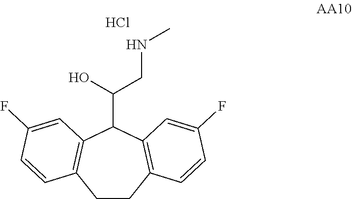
C1CC2=C(C(C(O)CNC)C3=C1C=CC(F)=C3)C=C(F)C=C2.Cl
